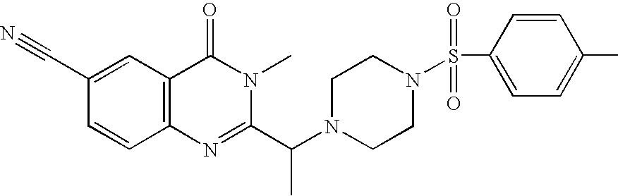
C1(C#N)=CC2=C(C=C1)N=C(C(N1CCN(S(C3=CC=C(C)C=C3)(=O)=O)CC1)C)N(C)C2=O
